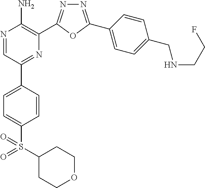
N1=C(C2=CC=C(CNCCF)C=C2)OC(C2=C(N)N=CC(C3=CC=C(S(=O)(=O)C4CCOCC4)C=C3)=N2)=N1
